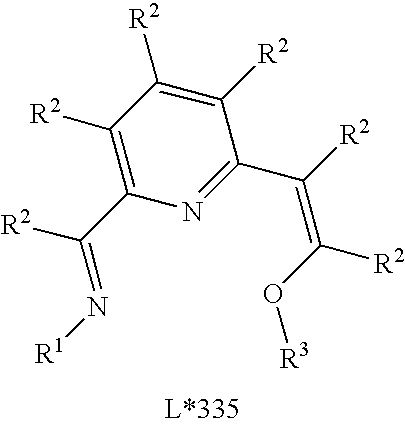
N1=C(C([R2])=C(O[R3])[R2])C([R2])=C([R2])C([R2])=C1C(=N[R1])[R2]
